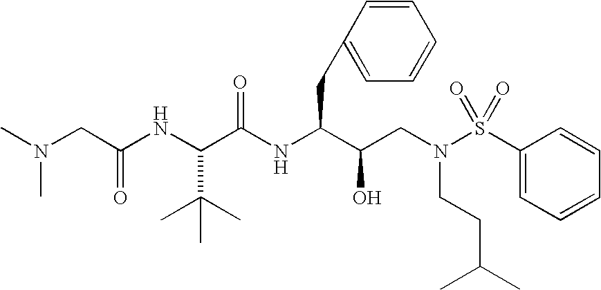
C(C(NC(C(CN(S(C1=CC=CC=C1)(=O)=O)CCC(C)C)O)CC1=CC=CC=C1)=O)(NC(CN(C)C)=O)C(C)(C)C
